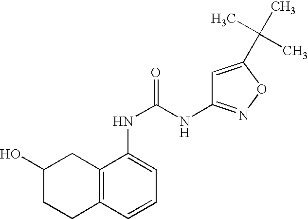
C12=C(C=CC=C1NC(NC1=NOC(C(C)(C)C)=C1)=O)CCC(O)C2
